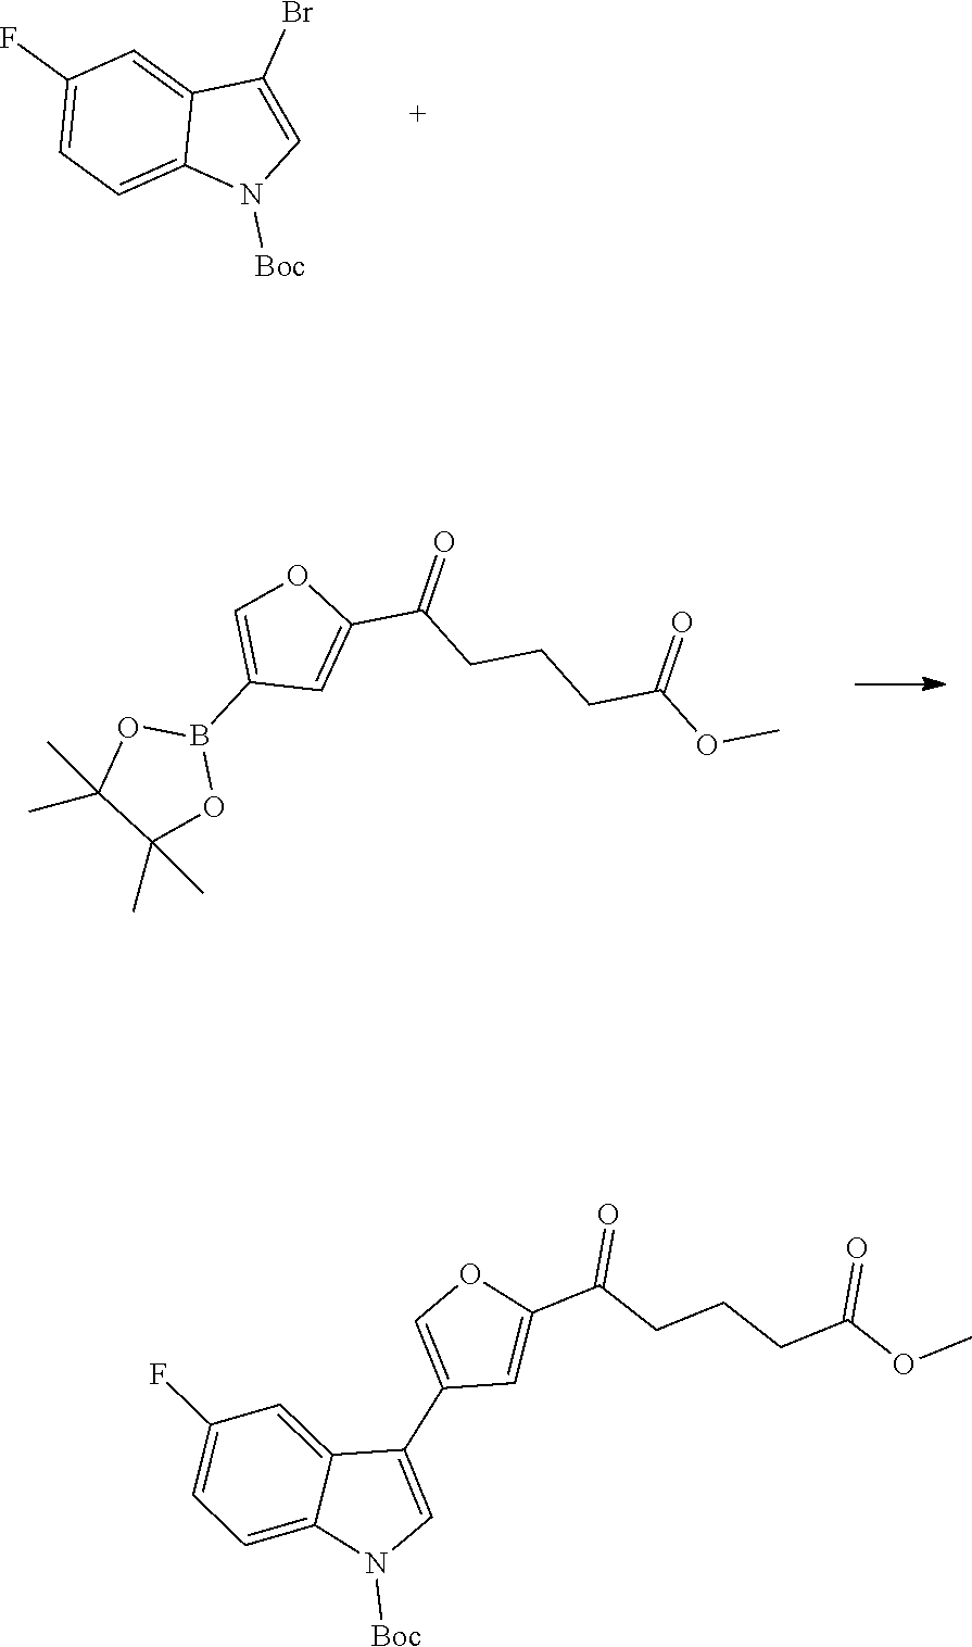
C1=C2C(Br)=CN([Boc])C2=CC=C1F.C1=C(B2OC(C)(C)C(C)(C)O2)C=C(C(=O)CCCC(OC)=O)O1.C1=C2C(C3=COC(C(=O)CCCC(=O)OC)=C3)=CN([Boc])C2=CC=C1F
